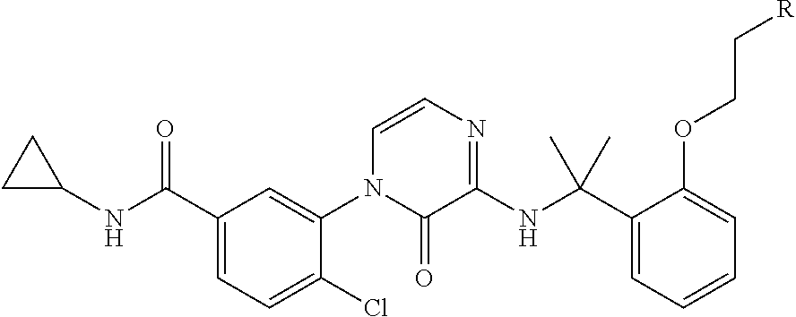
N(C(C1=CC=C(Cl)C(N2C(=O)C(NC(C3=CC=CC=C3OCC[R])(C)C)=NC=C2)=C1)=O)C1CC1
